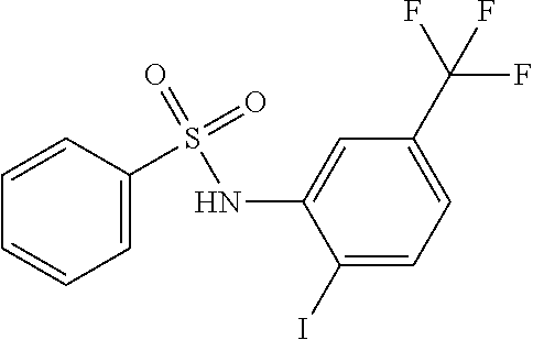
C1(I)=CC=C(C(F)(F)F)C=C1NS(C1=CC=CC=C1)(=O)=O
